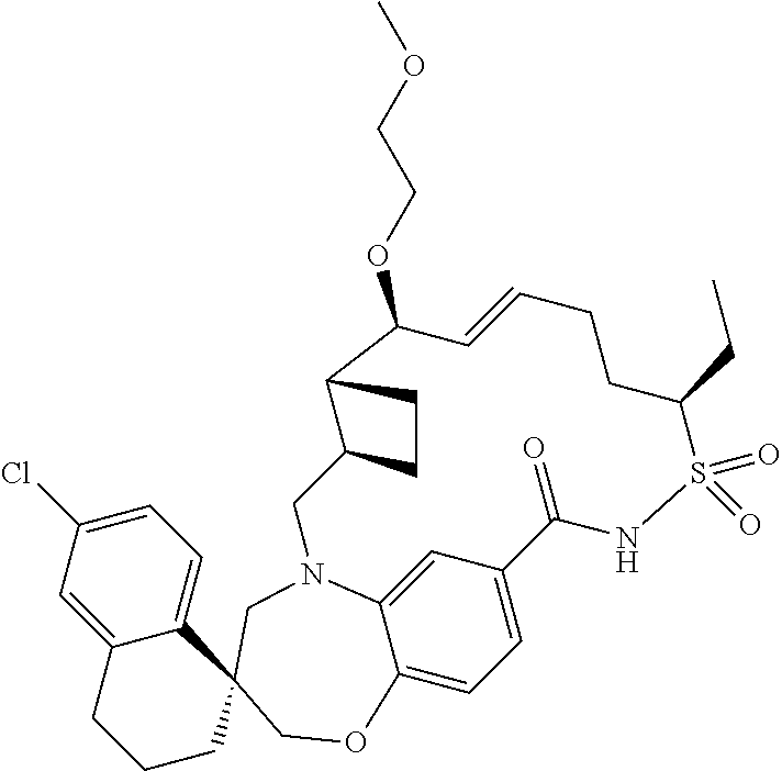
C12=CC(Cl)=CC=C1C1(CCC2)CN2C3=CC(=CC=C3OC1)C(=O)NS(=O)(=O)C(CC)CCC=CC(OCCOC)C1C(C2)CC1
